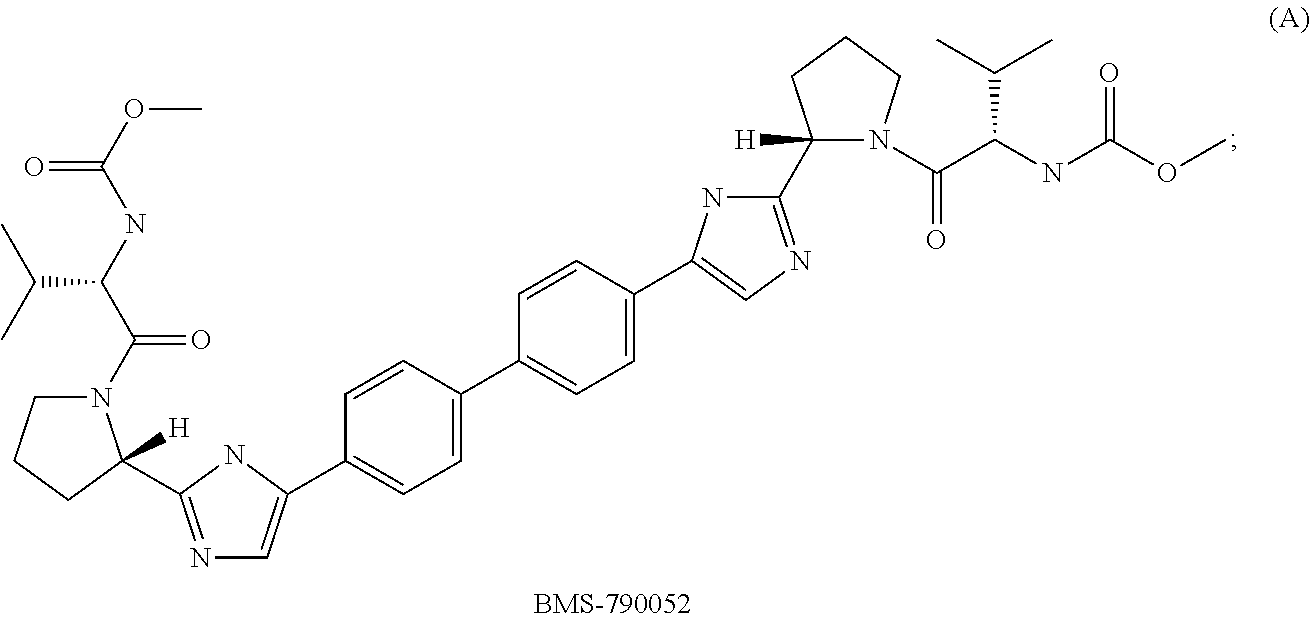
N1(C(C(NC(OC)=O)C(C)C)=O)CCCC1([H])C1=NC=C(C2=CC=C(C3=CC=C(C4=CN=C(C5([H])N(C(=O)C(C(C)C)NC(=O)OC)CCC5)N4)C=C3)C=C2)N1
